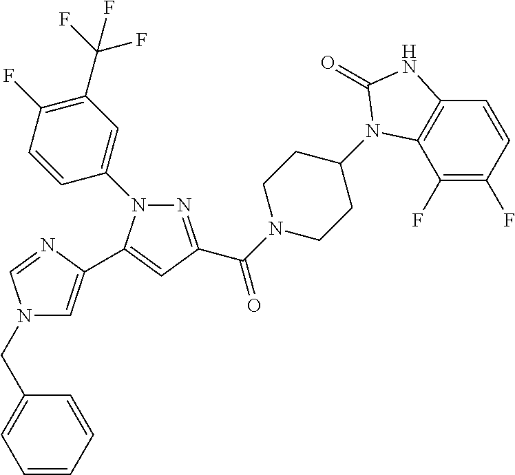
N1=C(C(=O)N2CCC(N3C4=C(C=CC(F)=C4F)NC3=O)CC2)C=C(C2=CN(CC3=CC=CC=C3)C=N2)N1C1=CC(C(F)(F)F)=C(F)C=C1
